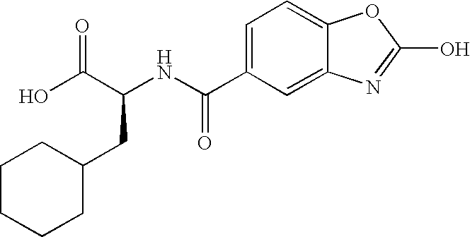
OC(C(NC(C1=CC=C2C(=C1)N=C(O)O2)=O)CC1CCCCC1)=O
